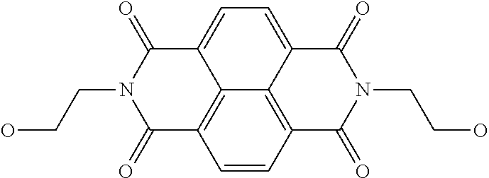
OCCN1C(=O)C2=CC=C3C4=C(C=CC(=C24)C1=O)C(=O)N(CCO)C3=O
